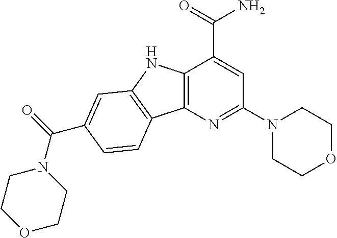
C12=C(N=C(N3CCOCC3)C=C1C(N)=O)C1=C(N2)C=C(C(N2CCOCC2)=O)C=C1
